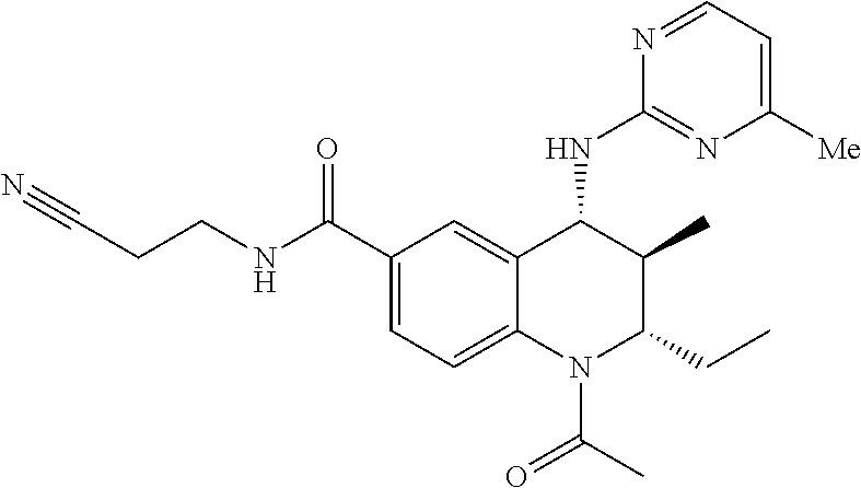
C12=CC(C(NCCC#N)=O)=CC=C1N(C(C)=O)C(CC)C(C)C2NC1=NC([Me])=CC=N1
